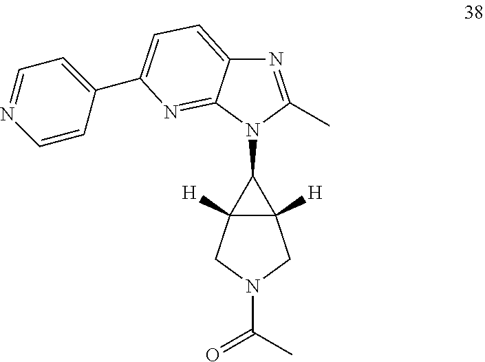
N1=C(C)N(C2C3([H])C2([H])CN(C(C)=O)C3)C2=NC(C3=CC=NC=C3)=CC=C12
